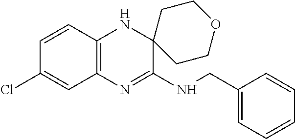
C12=C(N=C(NCC3=CC=CC=C3)C3(N1)CCOCC3)C=C(Cl)C=C2
